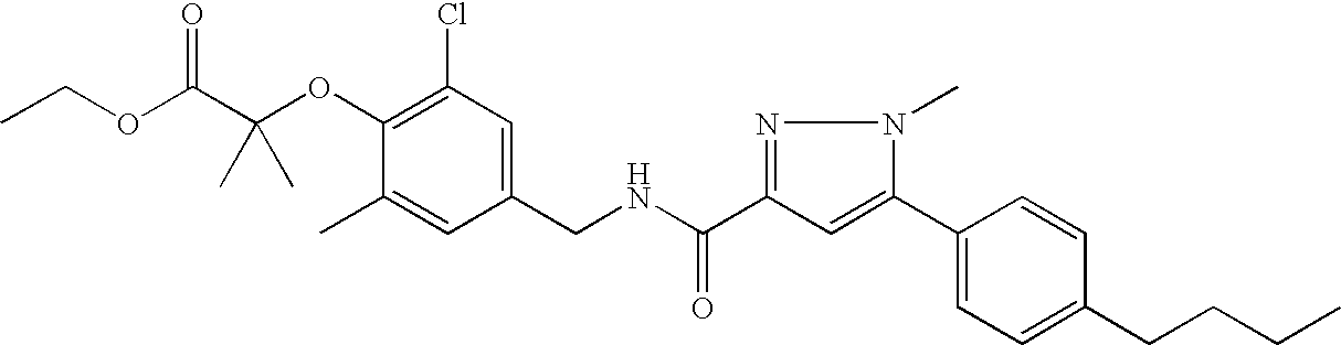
C1(CNC(=O)C2=NN(C)C(C3=CC=C(CCCC)C=C3)=C2)=CC(Cl)=C(OC(C(OCC)=O)(C)C)C(C)=C1
